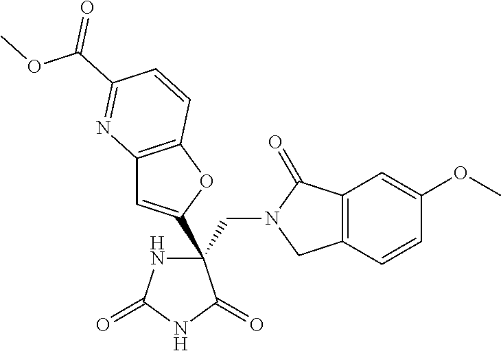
C(C1(C2=CC3=C(O2)C=CC(C(=O)OC)=N3)NC(=O)NC1=O)N1CC2=C(C1=O)C=C(OC)C=C2
